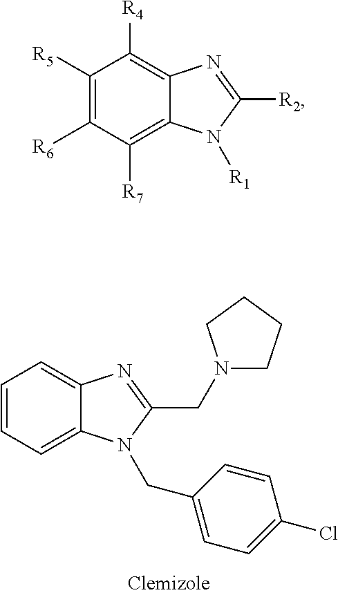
C1=CC=C2C(=C1)N=C(CN1CCCC1)N2CC1=CC=C(Cl)C=C1.C1([R5])=C([R6])C([R7])=C2C(=C1[R4])N=C([R2])N2[R1]
